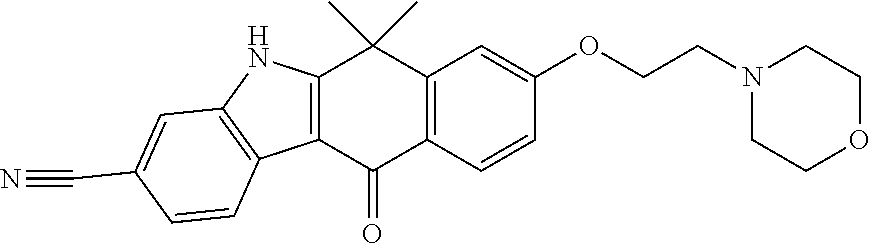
C12=C(C=CC(OCCN3CCOCC3)=C1)C(=O)C1=C(C2(C)C)NC2=C1C=CC(C#N)=C2
